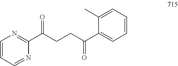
C1=CC=NC(C(CCC(C2=CC=CC=C2C)=O)=O)=N1
